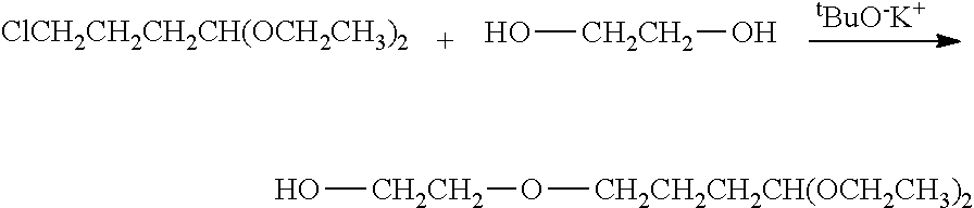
[CH2CH2](O)O.[tBuO-K+].[ClCH2CH2CH2CH(OCH2CH3)2].[CH2CH2](O)O[CH2CH2CH2CH(OCH2CH3)2]
